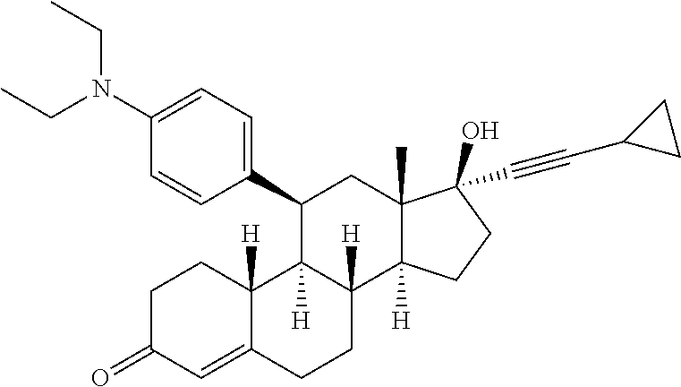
C1C(=O)C=C2C([H])(C1)C1([H])C([H])(CC2)C2([H])C(C)(CC1C1=CC=C(N(CC)CC)C=C1)C(O)(C#CC1CC1)CC2
